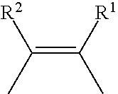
C(=C(C)[R1])([R2])C
